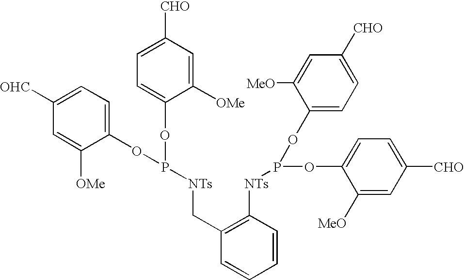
C1([OHC])=CC=C(OP(OC2=CC=C([CHO])C=C2[OMe])[NTs]CC2=C([NTs]P(OC3=CC=C([CHO])C=C3[MeO])OC3=CC=C([CHO])C=C3[MeO])C=CC=C2)C([OMe])=C1
